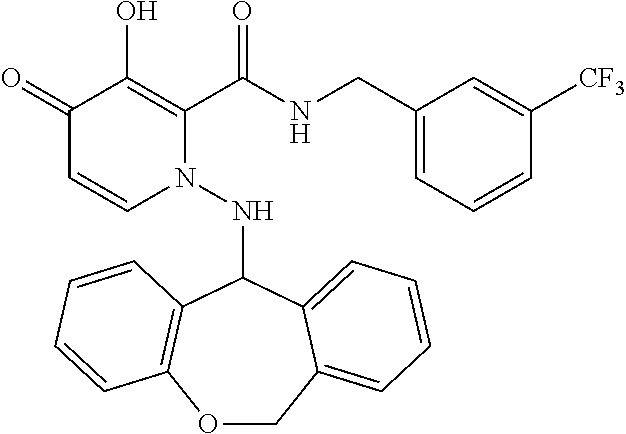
C1(=O)C=CN(NC2C3=C(OCC4=CC=CC=C24)C=CC=C3)C(C(NCC2=CC=CC([CF3])=C2)=O)=C1O
